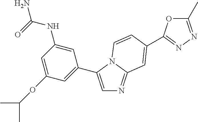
C1=C(C2=CC(OC(C)C)=CC(NC(N)=O)=C2)N2C(=N1)C=C(C1=NN=C(C)O1)C=C2
